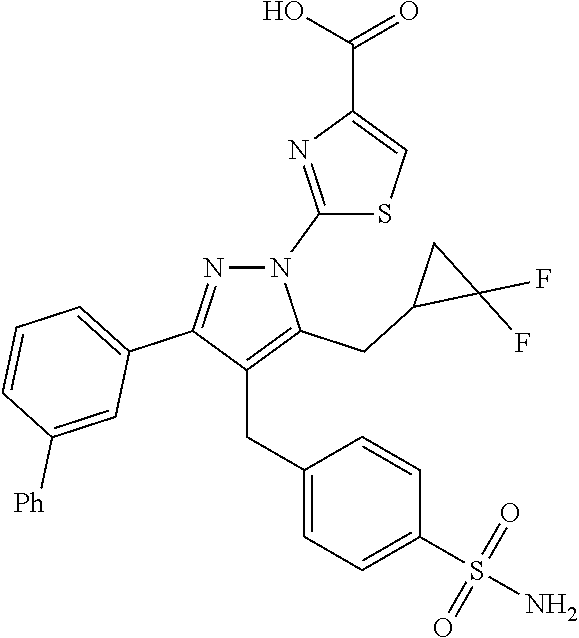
N1(C2=NC(C(O)=O)=CS2)N=C(C2=CC=CC([Ph])=C2)C(CC2=CC=C(S(N)(=O)=O)C=C2)=C1CC1C(F)(F)C1
